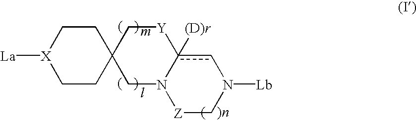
[La][X]1CCC2(CC1)CN1c([(D)r])(cN([Lb])C[Z]1)[Y]C2
